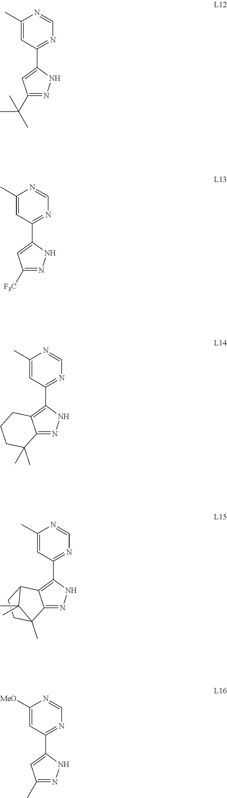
C12=NNC(C3=NC=NC(C)=C3)=C1CCCC2(C)C.C12=NNC(C3=NC=NC(C)=C3)=C1C1CCC2(C)C1(C)C.C1(C(C)(C)C)=NNC(C2=NC=NC(C)=C2)=C1.C1([F3C])=NNC(C2=NC=NC(C)=C2)=C1.C1(C)=NNC(C2=NC=NC([MeO])=C2)=C1
